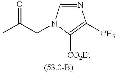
N1=CN(CC(C)=O)C([CO2Et])=C1C
